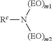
N([(EO)m1])([(EO)m2])[Rc]
